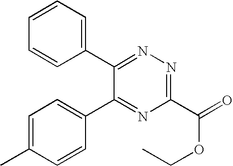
C1=CC=C(C2=NN=C(C(=O)OCC)N=C2C2=CC=C(C)C=C2)C=C1
